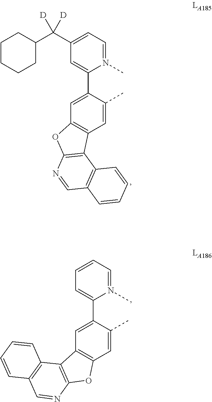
C1=C(C)C(C2=CC(C(C3CCCCC3)([D])[D])=CC=N2C)=CC2=C1C1=C(O2)N=CC2=C1C=CC=C2.C1=C(C)C(C2=CC=CC=N2C)=CC2=C1OC1=C2C2=C(C=N1)C=CC=C2
